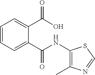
C1=CC=C(C(=O)O)C(C(=O)NC2=C(C)N=CS2)=C1
